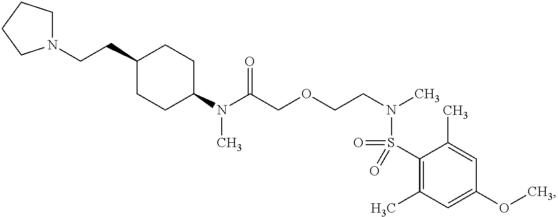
C1(N(C(COCCN(C)S(=O)(C2=C(C)C=C(OC)C=C2C)=O)=O)C)CCC(CCN2CCCC2)CC1
